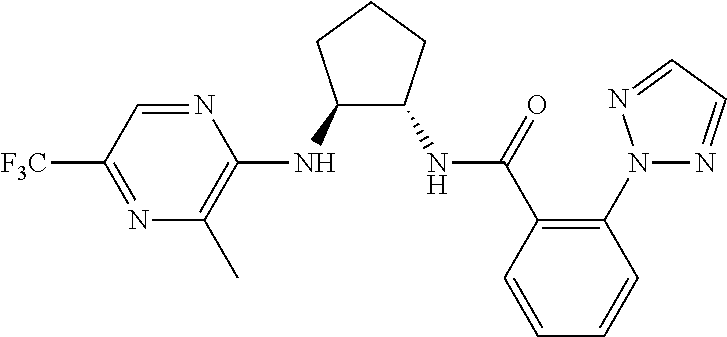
C1(NC2=C(C)N=C([F3C])C=N2)C(NC(C2=C(N3N=CC=N3)C=CC=C2)=O)CCC1
